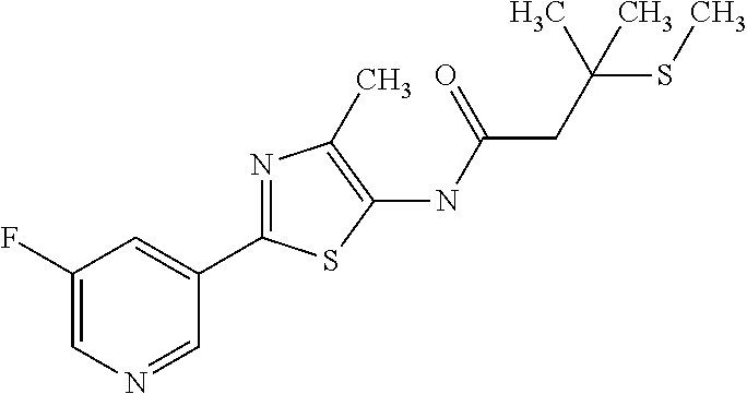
C1(F)=CN=CC(C2=NC(C)=C(NC(=O)CC(SC)(C)C)S2)=C1
